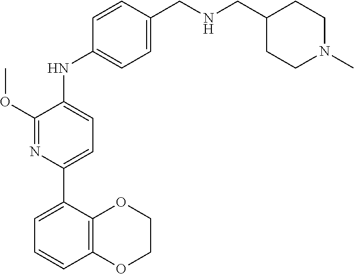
COC1=NC(C2=CC=CC3=C2OCCO3)=CC=C1NC1=CC=C(CNCC2CCN(C)CC2)C=C1
